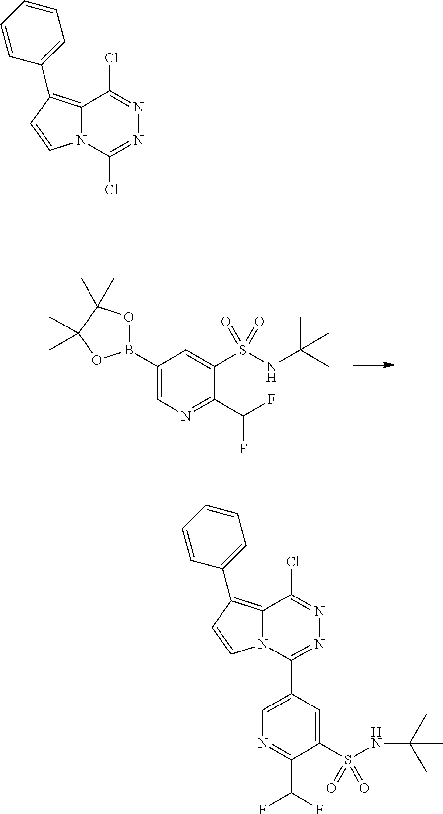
C12=C(C3=CC=CC=C3)C=CN1C(Cl)=NN=C2Cl.C1(B2OC(C)(C)C(C)(C)O2)=CN=C(C(F)F)C(S(NC(C)(C)C)(=O)=O)=C1.C12=C(C3=CC=CC=C3)C=CN1C(C1=CN=C(C(F)F)C(S(NC(C)(C)C)(=O)=O)=C1)=NN=C2Cl
